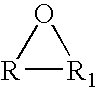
[R]1[R1]O1
